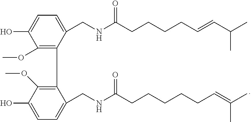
C1=C(CNC(CCCCC=CC(C)C)=O)C(C2=C(OC)C(O)=CC=C2CNC(CCCCCC=C(C)C)=O)=C(OC)C(O)=C1
